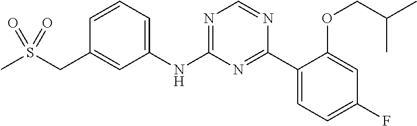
C1(NC2=NC=NC(C3=CC=C(F)C=C3OCC(C)C)=N2)=CC=CC(CS(C)(=O)=O)=C1
